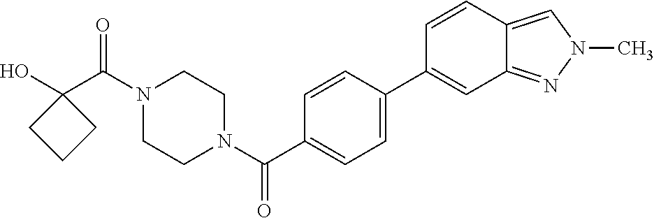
OC1(C(N2CCN(C(=O)C3=CC=C(C4=CC5=NN(C)C=C5C=C4)C=C3)CC2)=O)CCC1
